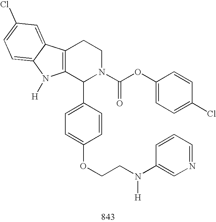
C12=C(C(C3=CC=C(OCCN(C4=CN=CC=C4)[H])C=C3)N(C(OC3=CC=C(Cl)C=C3)=O)CC1)N([H])C1=CC=C(Cl)C=C21
